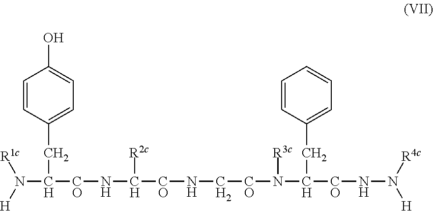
N(C([CO]NC([CO]NC[CO]N(C([CO]NN([R4c])[H])CC1=CC=CC=C1)[R3c])[R2c])CC1=CC=C(O)C=C1)([R1c])[H]
